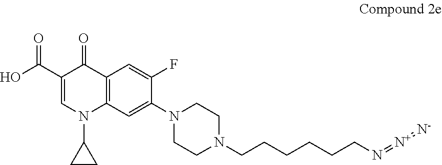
C1(C(O)=O)=CN(C2CC2)C2=C(C1=O)C=C(F)C(N1CCN(CCCCCCN=[N+]=[N-])CC1)=C2
